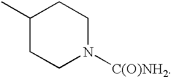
C1(C)CCN([C(O)NH2])CC1
